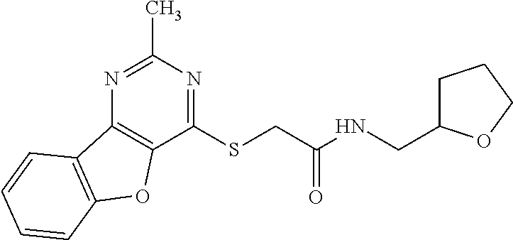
N1=C(C)N=C(SCC(NCC2CCCO2)=O)C2=C1C1=C(O2)C=CC=C1
